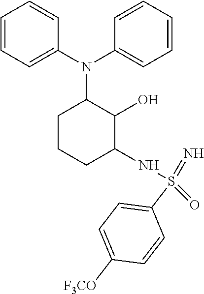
C1=CC=C(N(C2=CC=CC=C2)C2CCCC(NS(=N)(=O)C3=CC=C([F3CO])C=C3)C2O)C=C1
